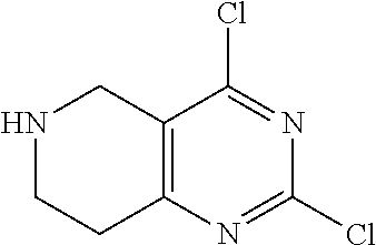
C12=C(N=C(Cl)N=C1Cl)CCNC2
